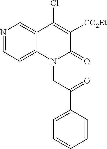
N1=CC=C2C(=C1)C(Cl)=C([CO2Et])C(=O)N2CC(C1=CC=CC=C1)=O
